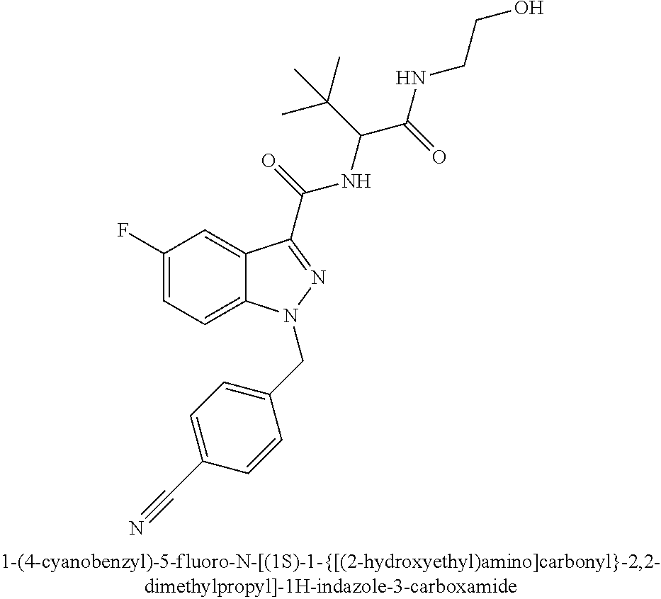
C1(F)=CC=C2C(=C1)C(C(=O)NC(C(NCCO)=O)C(C)(C)C)=NN2CC1=CC=C(C#N)C=C1
